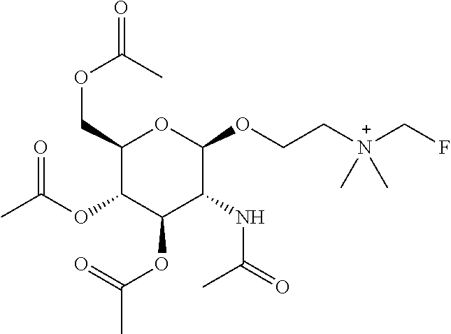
C1(COC(=O)C)C(OC(C)=O)C(OC(C)=O)C(NC(=O)C)C(OCC[N+](CF)(C)C)O1
